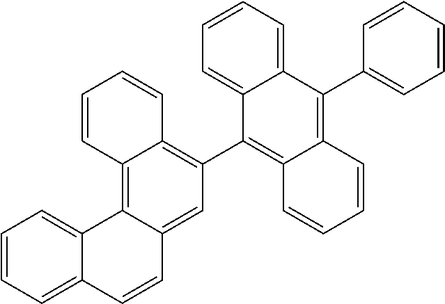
C12=CC(C3=C4C(=C(C5=CC=CC=C5)C5=CC=CC=C35)C=CC=C4)=C3C(=C1C1=CC=CC=C1C=C2)C=CC=C3
